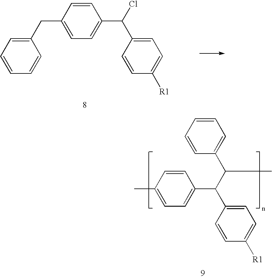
C1=CC=CC(C(C)C(C2=CC=C(C)C=C2)C2=CC=C([R1])C=C2)=C1.C1(CC2=CC=C(C(Cl)C3=CC=C([R1])C=C3)C=C2)=CC=CC=C1
